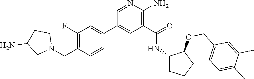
C1=NC(N)=C(C(=O)NC2CCCC2OCC2=CC=C(C)C(C)=C2)C=C1C1=CC(F)=C(CN2CCC(N)C2)C=C1
